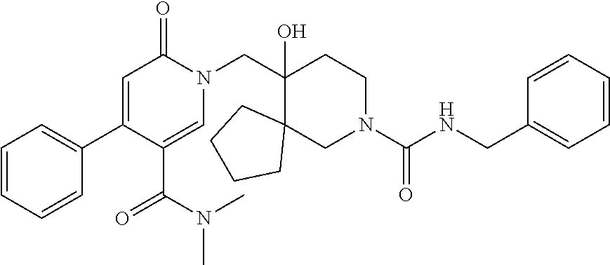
C1=CC=CC(C2=CC(=O)N(CC3(O)CCN(C(NCC4=CC=CC=C4)=O)CC34CCCC4)C=C2C(N(C)C)=O)=C1
